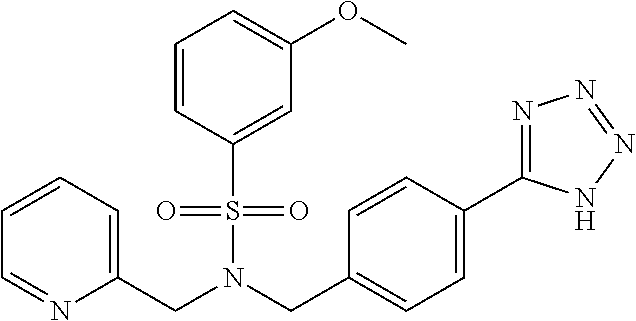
C1=CC=C(CN(CC2=CC=C(C3=NN=NN3)C=C2)S(=O)(=O)C2=CC(OC)=CC=C2)N=C1
